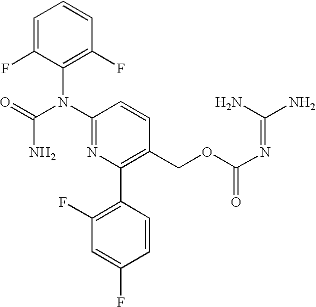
C1=C(F)C(N(C2=NC(C3=C(F)C=C(F)C=C3)=C(COC(N=C(N)N)=O)C=C2)C(=O)N)=C(F)C=C1
